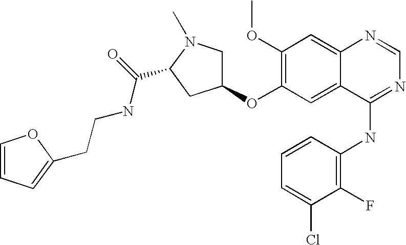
C1(F)=C(NC2=NC=NC3=CC(OC)=C(OC4CN(C)C(C(NCCC5=CC=CO5)=O)C4)C=C23)C=CC=C1Cl
